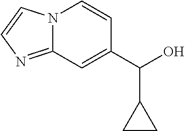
N12C(=NC=C1)C=C(C(C1CC1)O)C=C2
